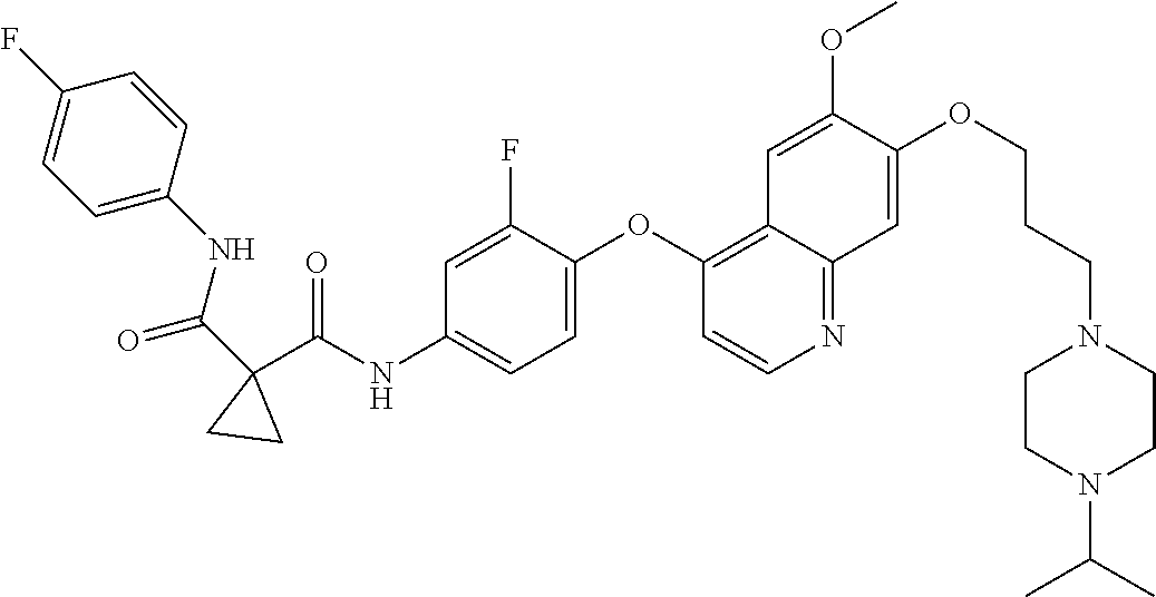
O=C(C1(C(NC2=CC=C(OC3=C4C(=NC=C3)C=C(OCCCN3CCN(C(C)C)CC3)C(OC)=C4)C(F)=C2)=O)CC1)NC1=CC=C(F)C=C1
